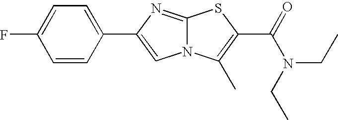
C1=CC(C2=CN3C(=N2)SC(C(=O)N(CC)CC)=C3C)=CC=C1F
